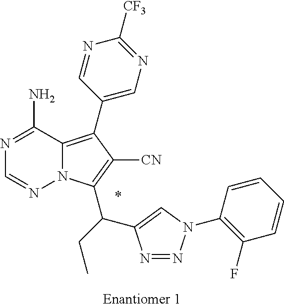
C12=C(C3=CN=C([CF3])N=C3)C([CN])=C(C(C3=CN(C4=C(F)C=CC=C4)N=N3)CC)N1N=CN=C2N.*.[Enantiomer 1]
